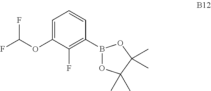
C1=C(OC(F)F)C(F)=C(B2OC(C)(C)C(C)(C)O2)C=C1
